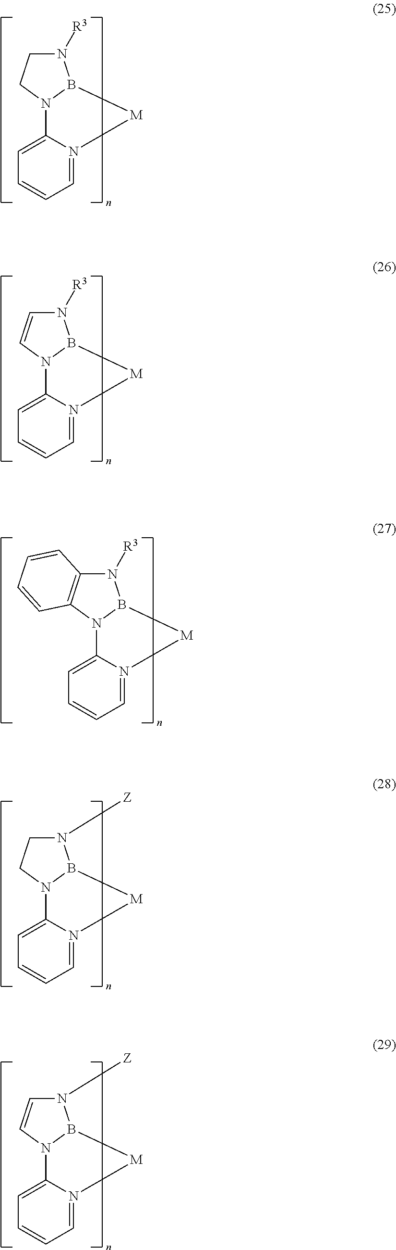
C1=N2C(=CC=C1)N1B(N([R3])CC1)[M]2.C1=N2C(=CC=C1)N1B(N([R3])C=C1)[M]2.C1=N2C(=CC=C1)N1B(N([R3])C3=C1C=CC=C3)[M]2.C1=N2C(=CC=C1)N1B(N([Z])CC1)[M]2.C1=N2C(=CC=C1)N1B(N([Z])C=C1)[M]2
